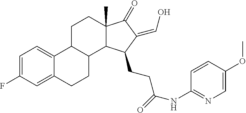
C1=C(F)C=C2C(=C1)C1C(CC2)C2C(C)(CC1)C(=O)C(=CO)C2CCC(NC1=NC=C(OC)C=C1)=O
